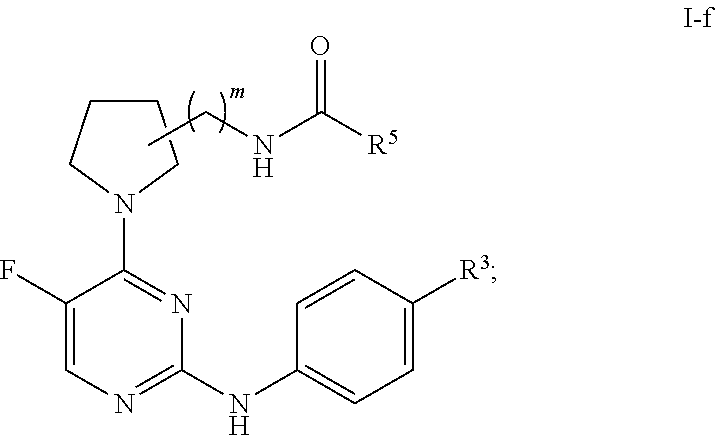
N(C([R5])=O)CC.C1(N2CCCC2)=NC(NC2=CC=C([R3])C=C2)=NC=C1F
